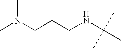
CN(CCCNC(C)(C)C)C
